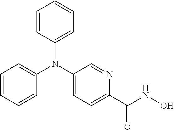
C1(N(C2=CC=C(C(NO)=O)N=C2)C2=CC=CC=C2)=CC=CC=C1
